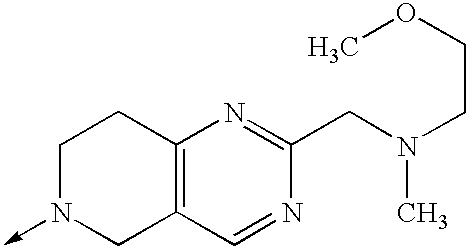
C1N(->C)CC2=C(C1)N=C(CN(CCOC)C)N=C2
